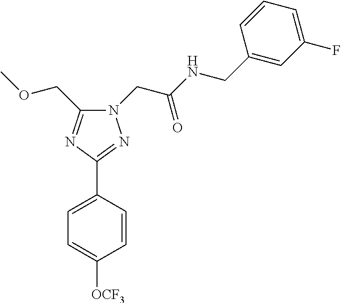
C1=C(C2=NN(CC(NCC3=CC(F)=CC=C3)=O)C(COC)=N2)C=CC([OCF3])=C1
